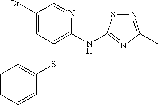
BrC1=CC(SC2=CC=CC=C2)=C(NC2=NC(C)=NS2)N=C1
